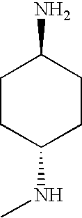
C1CC(NC)CCC1N
